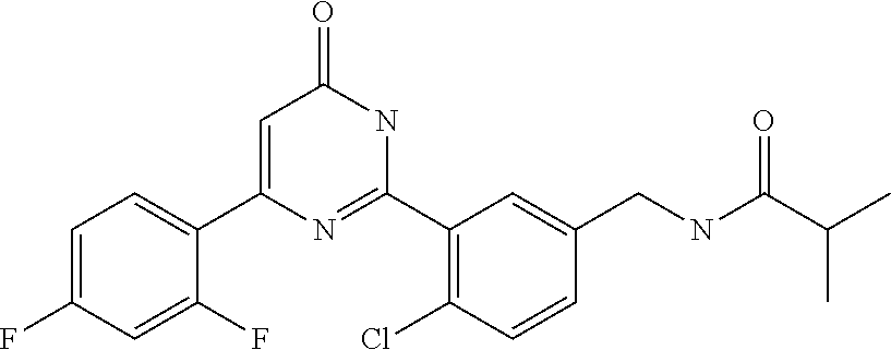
C1(C2=CC(=O)NC(C3=C(Cl)C=CC(CNC(C(C)C)=O)=C3)=N2)=CC=C(F)C=C1F
